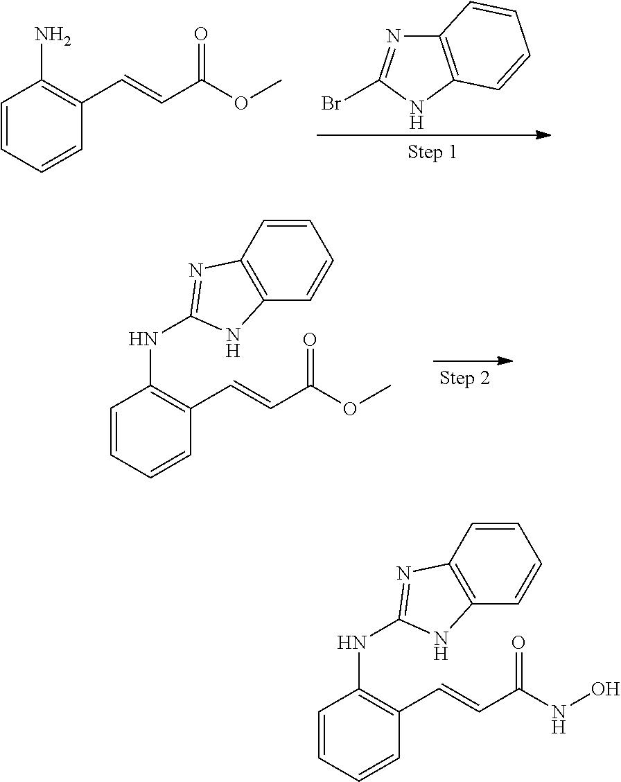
C1=CC=CC(C=CC(OC)=O)=C1N.C12=C(NC(Br)=N1)C=CC=C2.C1=CC=CC(C=CC(OC)=O)=C1NC1=NC2=C(C=CC=C2)N1.C1=CC=CC(C=CC(NO)=O)=C1NC1=NC2=C(C=CC=C2)N1
